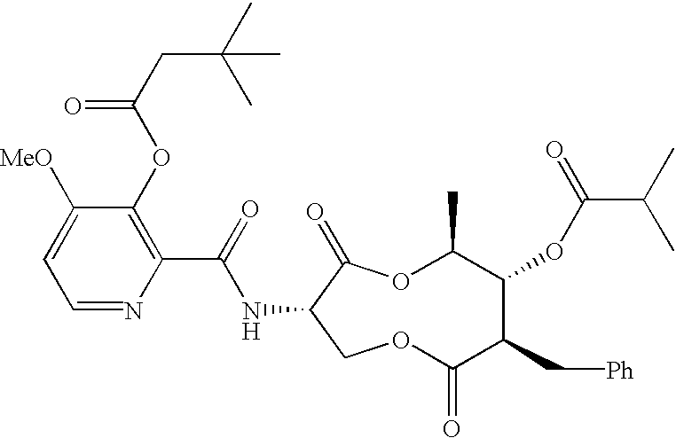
N(C1COC(=O)C(C[Ph])C(OC(C(C)C)=O)C(C)OC1=O)C(C1=C(OC(CC(C)(C)C)=O)C([MeO])=CC=N1)=O
